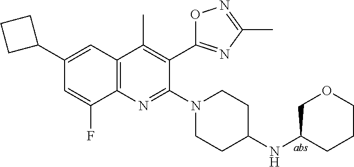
C1(C2CCC2)=CC2=C(C(F)=C1)N=C(N1CCC(NC3COCCC3)CC1)C(C1=NC(C)=NO1)=C2C
